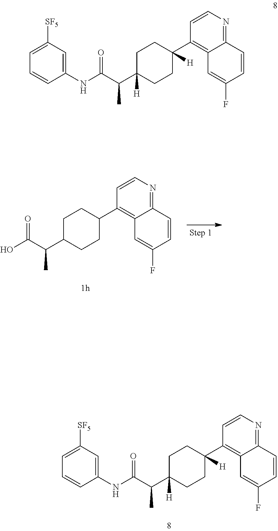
OC(C(C1CCC(C2=C3C(=NC=C2)C=CC(F)=C3)CC1)C)=O.C1=C([SF5])C=C(NC(C(C2([H])CCC(C3=C4C(=NC=C3)C=CC(F)=C4)([H])CC2)C)=O)C=C1.C1=C([SF5])C=C(NC(C(C2([H])CCC(C3=C4C(=NC=C3)C=CC(F)=C4)([H])CC2)C)=O)C=C1
